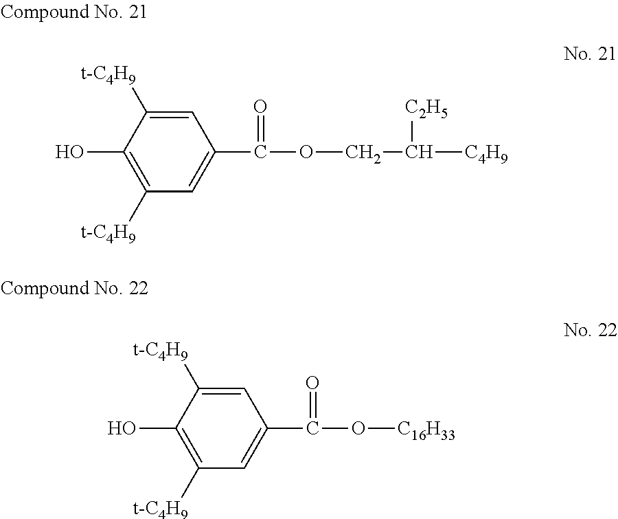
C1=C([t-C4H9])C(O)=C([t-C4H9])C=C1C(OCC([C4H9])[C2H5])=O.C1=C([t-C4H9])C(O)=C([t-C4H9])C=C1C(O[C16H33])=O
